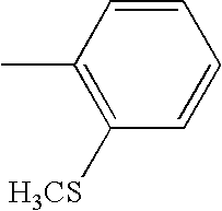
CC1=C([H3CS])C=CC=C1
